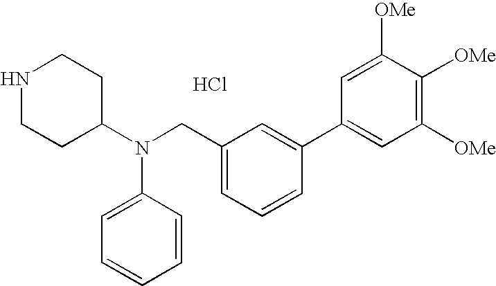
N1CCC(N(CC2=CC=CC(C3=CC([OMe])=C([OMe])C([OMe])=C3)=C2)C2=CC=CC=C2)CC1.Cl
